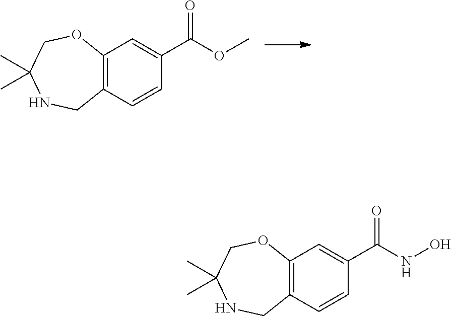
C12=C(C=CC(C(=O)NO)=C1)CNC(C)(C)CO2.C12=C(C=CC(C(=O)OC)=C1)CNC(C)(C)CO2
